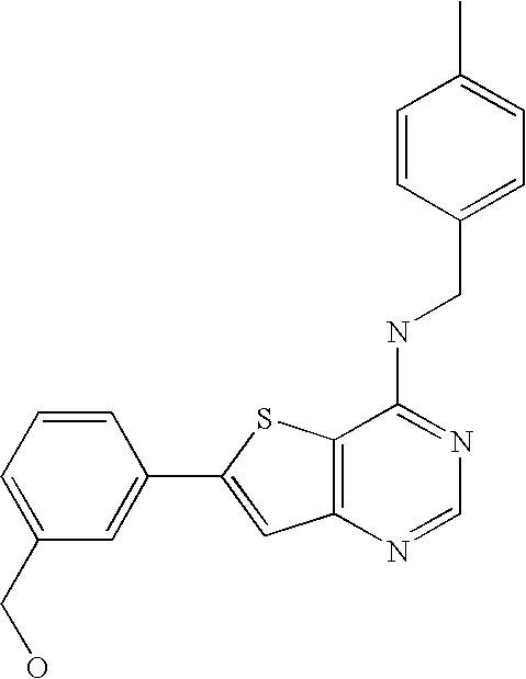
C12=C(N=CN=C1NCC1=CC=C(C)C=C1)C=C(C1=CC(CO)=CC=C1)S2
